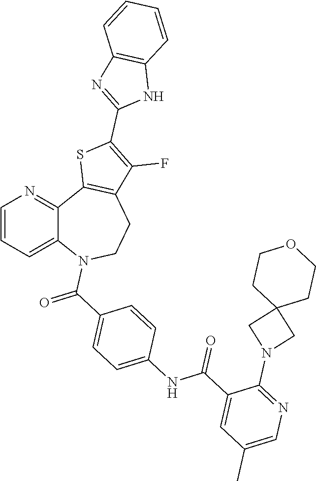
C1=CC=C2C(=N1)C1=C(CCN2C(C2=CC=C(NC(C3=CC(C)=CN=C3N3CC4(C3)CCOCC4)=O)C=C2)=O)C(F)=C(C2=NC3=C(N2)C=CC=C3)S1
